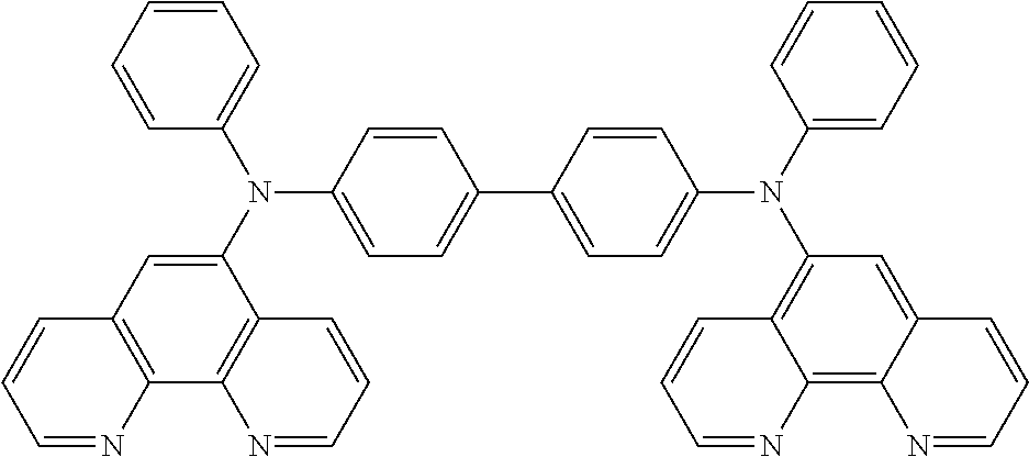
C1=CC=CC(N(C2=CC3=C(C4=C2C=CC=N4)N=CC=C3)C2=CC=C(C3=CC=C(N(C4=CC=CC=C4)C4=C5C(=C6C(=C4)C=CC=N6)N=CC=C5)C=C3)C=C2)=C1
